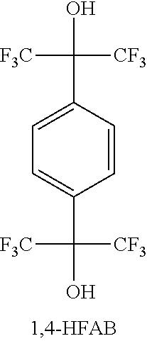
C1(C(O)([CF3])[CF3])=CC=C(C(O)([CF3])[CF3])C=C1
